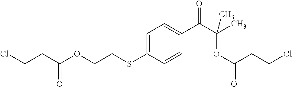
C1=C(SCCOC(CCCl)=O)C=CC(C(C(C)(OC(=O)CCCl)C)=O)=C1
